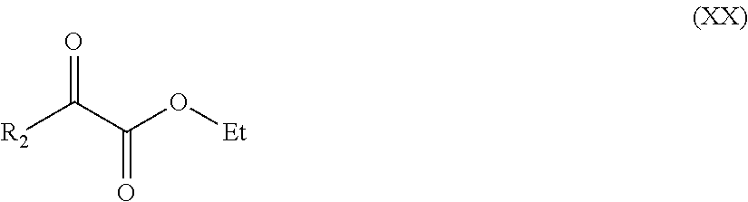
[R2]C(C(O[Et])=O)=O
